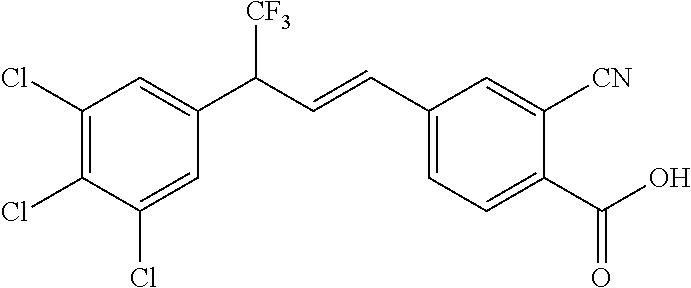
C1(Cl)=C(Cl)C(Cl)=CC(C(C=CC2=CC=C(C(=O)O)C([CN])=C2)[CF3])=C1
